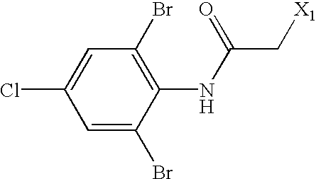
ClC1=CC(Br)=C(NC(C[X1])=O)C(Br)=C1
